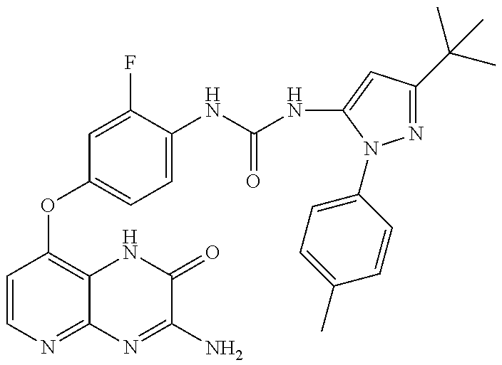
C1=CN=C2C(=C1OC1=CC=C(NC(=O)NC3=CC(C(C)(C)C)=NN3C3=CC=C(C)C=C3)C(F)=C1)NC(=O)C(N)=N2
